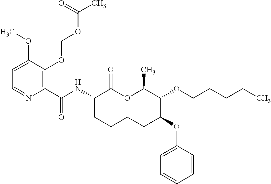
C1(C(NC2CCCCC(OC3=CC=CC=C3)C(OCCCCC)C(C)OC2=O)=O)=C(OCOC(C)=O)C(OC)=CC=N1
